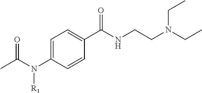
CC(N(C1=CC=C(C(NCCN(CC)CC)=O)C=C1)[R1])=O
